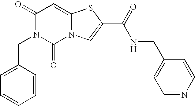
C1(=O)N(CC2=CC=CC=C2)C(=O)N2C(=C1)SC(C(=O)NCC1=CC=NC=C1)=C2
